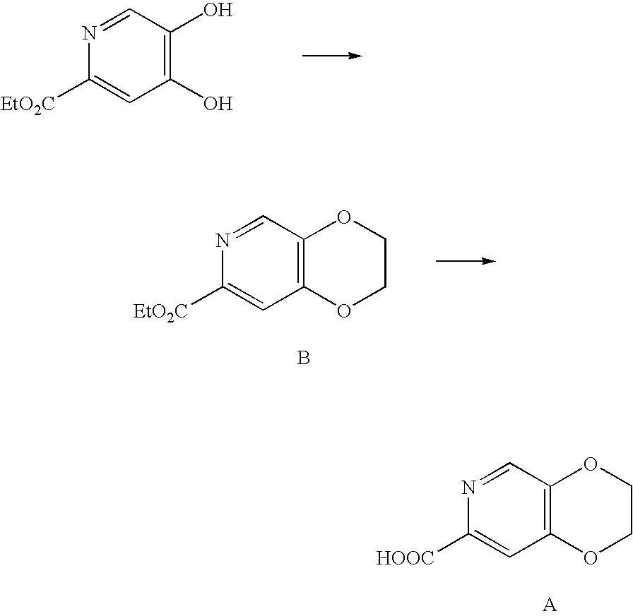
N1=CC(O)=C(O)C=C1[EtO2C].N1=CC2=C(C=C1[EtO2C])OCCO2.B.N1=CC2=C(C=C1[HOOC])OCCO2.[A]
